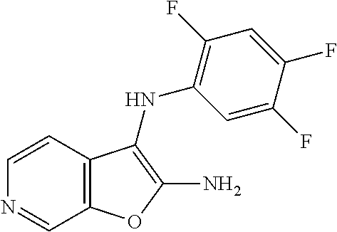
C12=C(C=CN=C1)C(NC1=C(F)C=C(F)C(F)=C1)=C(N)O2
